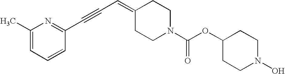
C1(C)=CC=CC(C#CC=C2CCN(C(OC3CCN(O)CC3)=O)CC2)=N1
